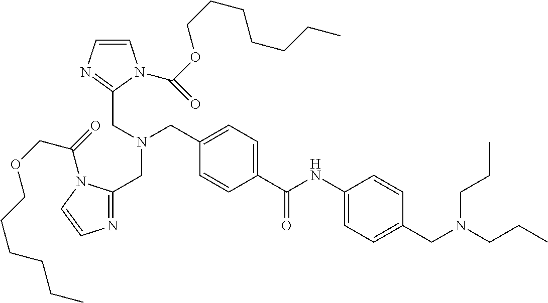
C1=C(C(NC2=CC=C(CN(CCC)CCC)C=C2)=O)C=CC(CN(CC2=NC=CN2C(OCCCCCCC)=O)CC2=NC=CN2C(=O)COCCCCCC)=C1
